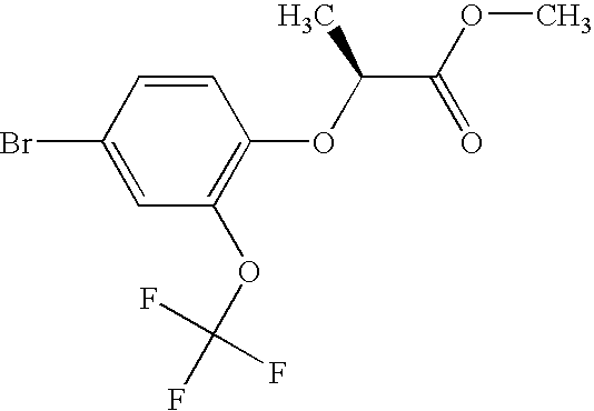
C1=CC(Br)=CC(OC(F)(F)F)=C1OC(C(OC)=O)C
